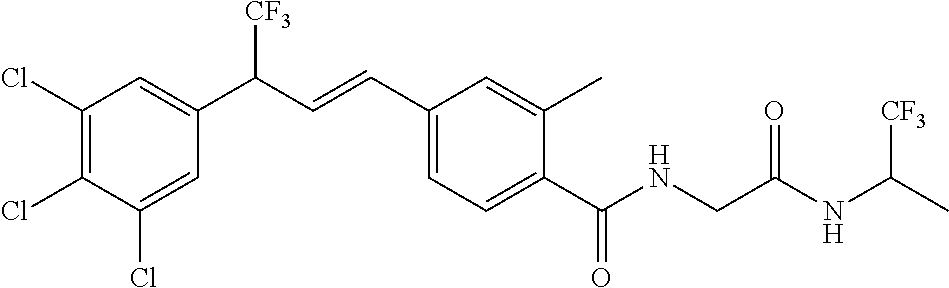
C1(Cl)=C(Cl)C(Cl)=CC(C(C=CC2=CC=C(C(NCC(NC([CF3])C)=O)=O)C(C)=C2)[CF3])=C1
